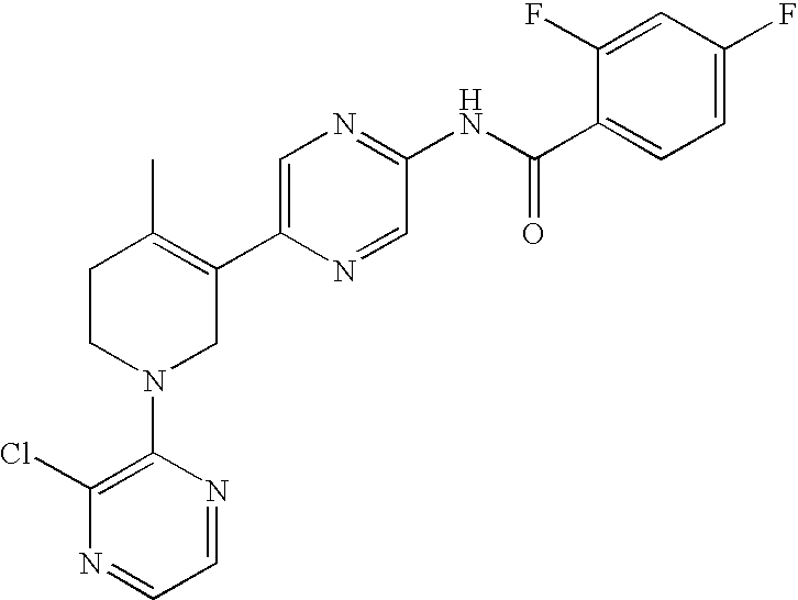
C1=C(C2=C(C)CCN(C3=C(Cl)N=CC=N3)C2)N=CC(NC(C2=CC=C(F)C=C2F)=O)=N1
